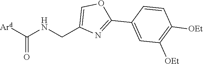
N(CC1=COC(C2=CC([OEt])=C([OEt])C=C2)=N1)C([Ard])=O
